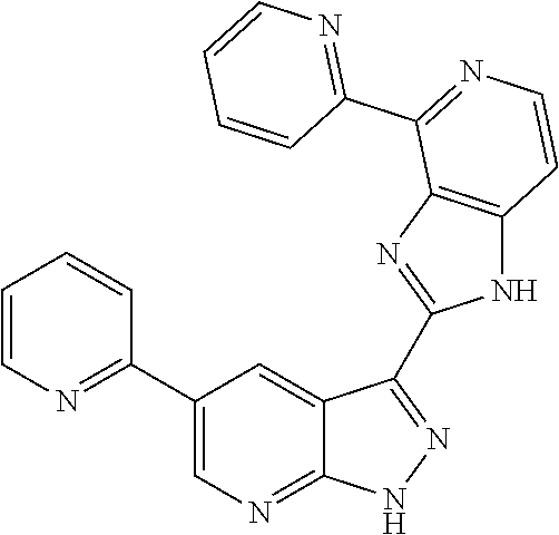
C1=CN=C(C2=CN=C3C(=C2)C(C2=NC4=C(N2)C=CN=C4C2=NC=CC=C2)=N[N H]3)C=C1
